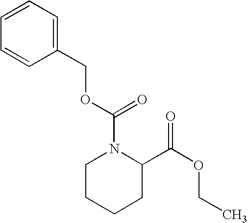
C1(COC(N2CCCCC2C(OCC)=O)=O)=CC=CC=C1
